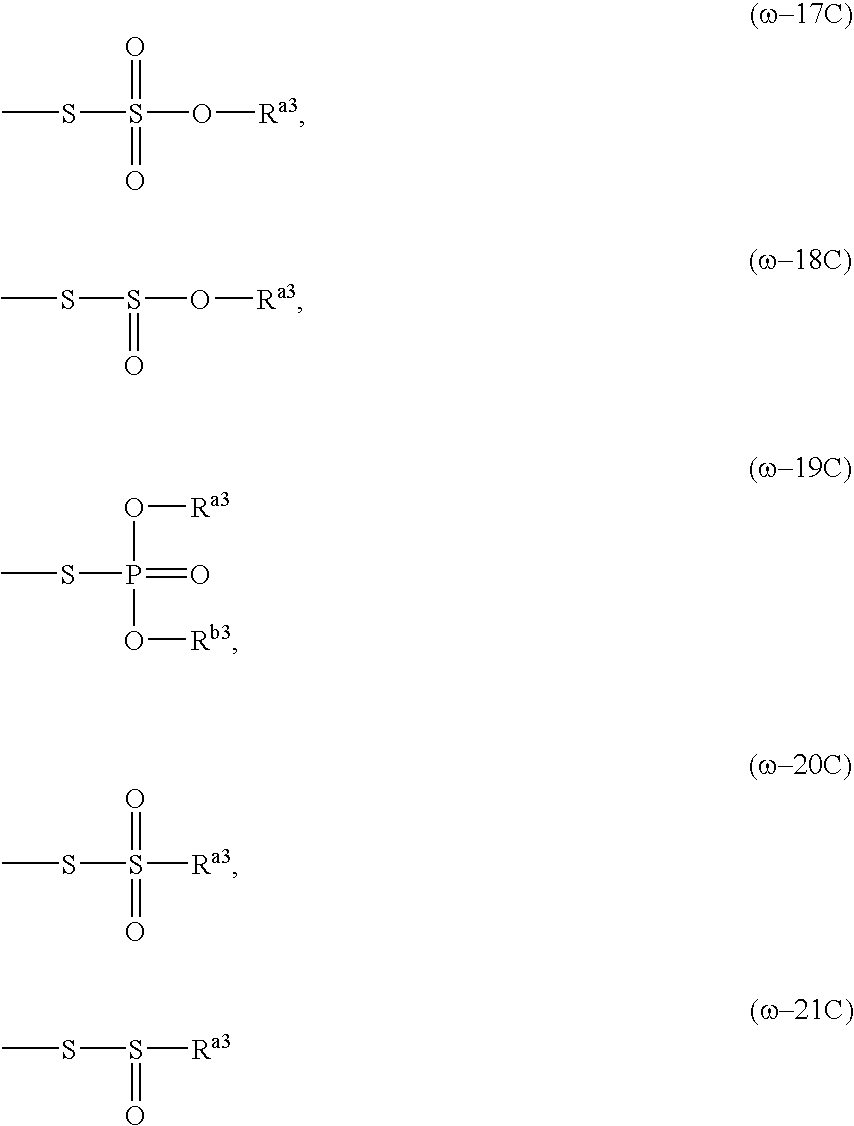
S(S(O[Ra3])(=O)=O)C.S(S(O[Ra3])=O)C.S(S(=O)[Ra3])C.S(P(=O)(O[Rb3])O[Ra3])C.S(S([Ra3])(=O)=O)C
